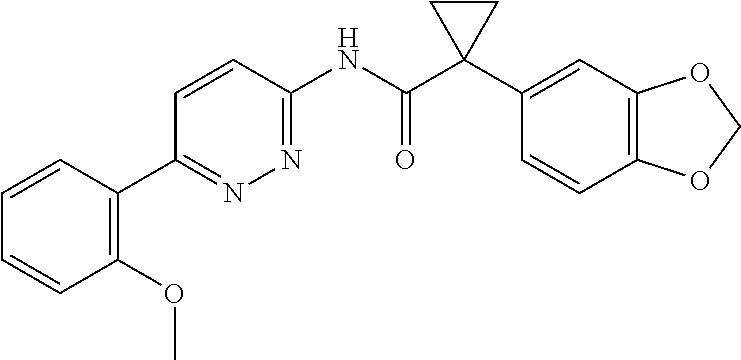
C1=CC(NC(C2(C3=CC4=C(C=C3)OCO4)CC2)=O)=NN=C1C1=C(OC)C=CC=C1
